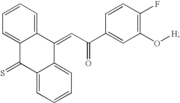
C12=CC=CC=C1C(=CC(C1=CC(O[H])=C(F)C=C1)=O)C1=CC=CC=C1C2=S
